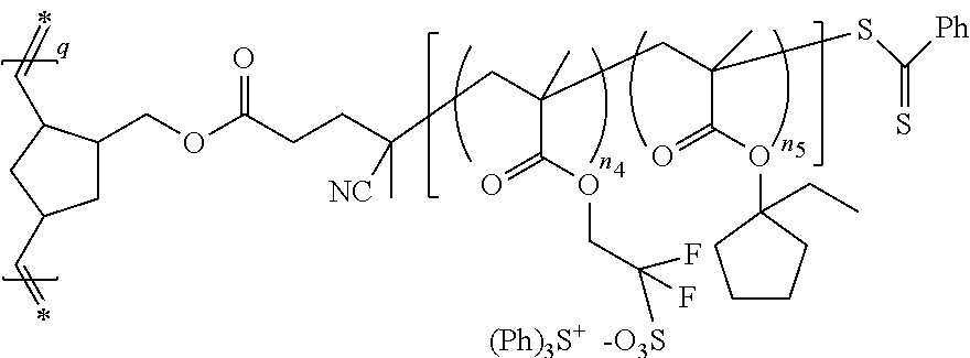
C(OC(CCC(CC(C(=O)OCC(F)(F)[(Ph)3S+  -O3S])(C)CC(SC([Ph])=S)(C(OC1(CC)CCCC1)=O)C)(C)[NC])=O)C1CC(C=C)CC1C=C
